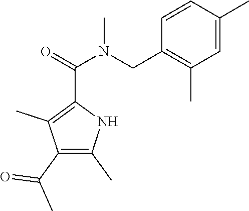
C1(CN(C(=O)C2=C(C)C(C(C)=O)=C(C)N2)C)=C(C)C=C(C)C=C1
